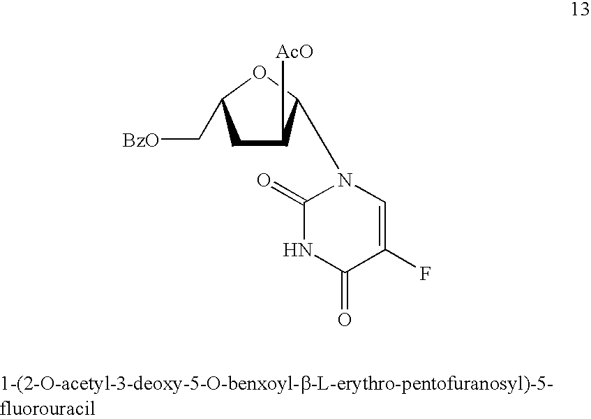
C1C([AcO])C(N2C(=O)NC(=O)C(F)=C2)OC1C[BzO]
